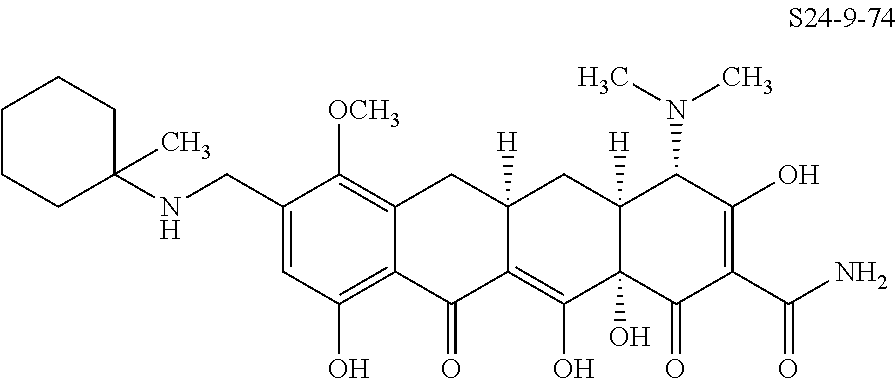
C1(CNC2(C)CCCCC2)=CC(O)=C2C(=C1[OCH3])CC1([H])C(=C(O)C3(O)C([H])(C1)C(N(C)C)C(O)=C(C(N)=O)C3=O)C2=O
